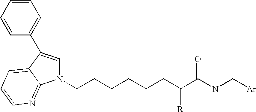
N1(CCCCCCC(C(NC[Ar])=O)[R])C=C(C2=CC=CC=C2)C2=CC=CN=C12
